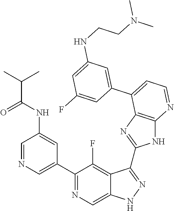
C1=NC=C(C2=NC=C3C(=C2F)C(C2=NC4=C(N2)N=CC=C4C2=CC(NCCN(C)C)=CC(F)=C2)=NN3)C=C1NC(C(C)C)=O
